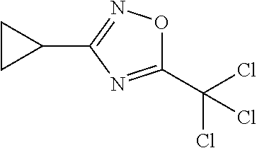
C1(C(Cl)(Cl)Cl)=NC(C2CC2)=NO1
